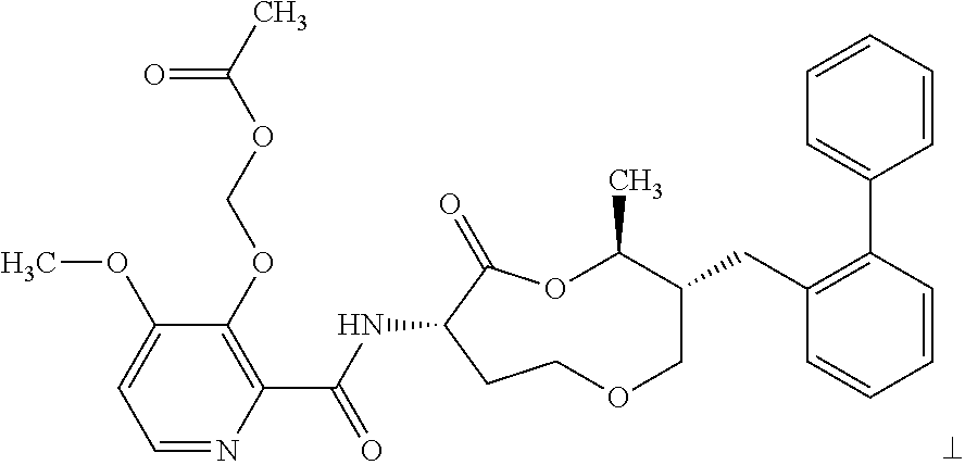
C1=NC(C(NC2C(=O)OC(C)C(CC3=C(C4=CC=CC=C4)C=CC=C3)COCC2)=O)=C(OCOC(C)=O)C(OC)=C1
